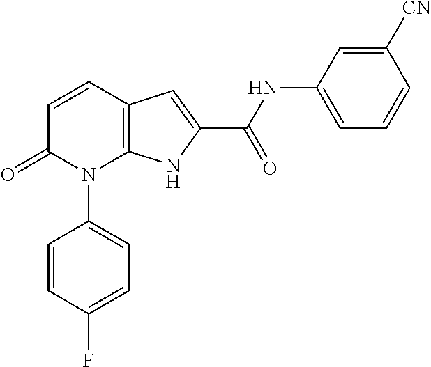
C12=C(C=CC(=O)N1C1=CC=C(F)C=C1)C=C(C(NC1=CC=CC([CN])=C1)=O)N2
